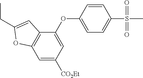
C1=CC(OC2=CC([CO2Et])=CC3=C2C=C(CC)O3)=CC=C1S(=O)(=O)C
